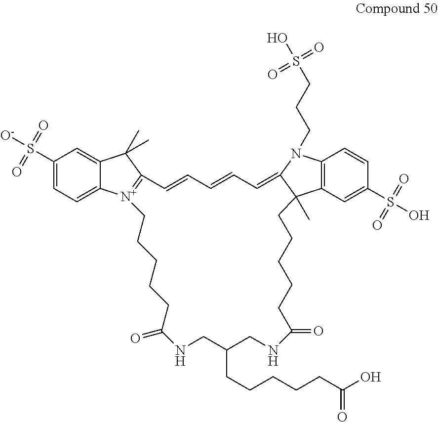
C1(S([O-])(=O)=O)=CC=C2C(=C1)C(C)(C)C1=[N+]2CCCCCC(=O)NCC(CCCCCC(O)=O)CNC(=O)CCCCCC2(C)C3=C(N(CCCS(O)(=O)=O)C2=CC=CC=C1)C=CC(S(O)(=O)=O)=C3
